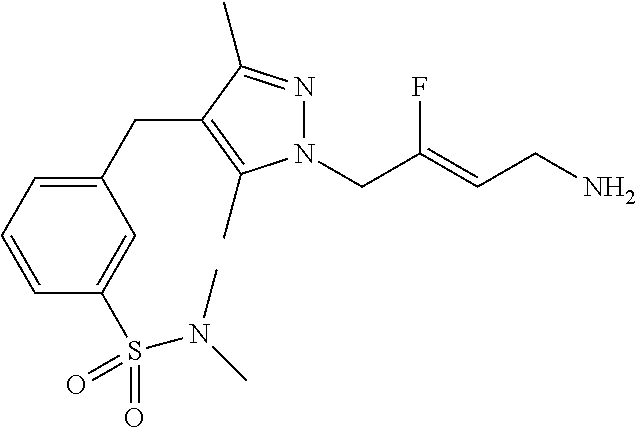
N1(CC(=CCN)F)N=C(C)C(CC2=CC=CC(S(N(C)C)(=O)=O)=C2)=C1C
